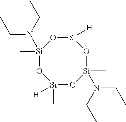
[Si]1(C)([H])O[Si](C)(N(CC)CC)O[Si](C)([H])O[Si](C)(N(CC)CC)O1
